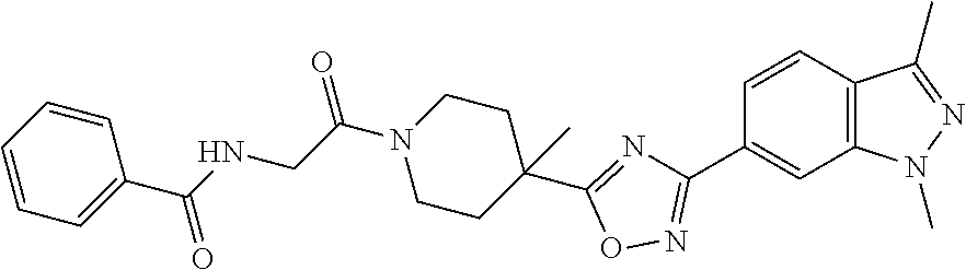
C(C(=O)N1CCC(C2=NC(C3=CC4=C(C=C3)C(C)=NN4C)=NO2)(C)CC1)NC(C1=CC=CC=C1)=O
